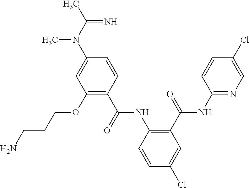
CC(N(C)C1=CC(OCCCN)=C(C(=O)NC2=C(C(=O)NC3=NC=C(Cl)C=C3)C=C(Cl)C=C2)C=C1)=N
